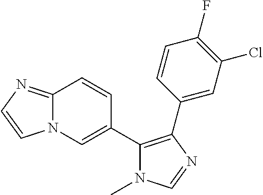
N12C(=NC=C1)C=CC(C1=C(C3=CC(Cl)=C(F)C=C3)N=CN1C)=C2
